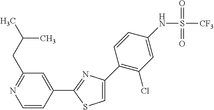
C1=CC(C2=NC(C3=C(Cl)C=C(NS(=O)(=O)[CF3])C=C3)=CS2)=CC(CC(C)C)=N1
